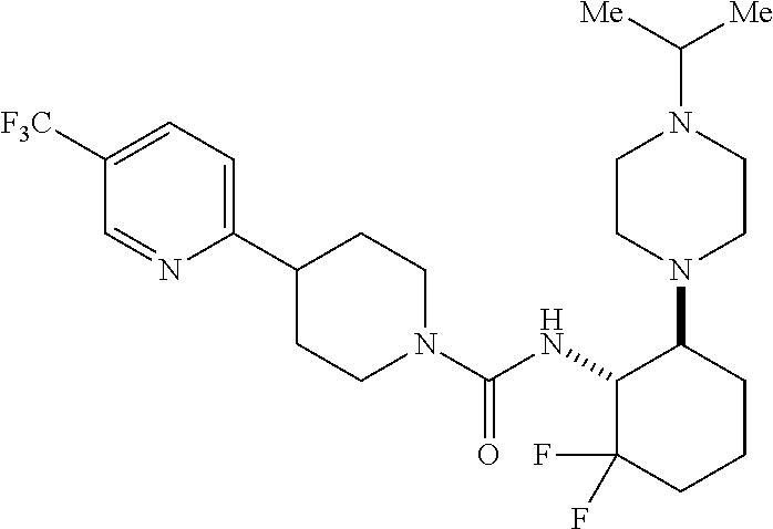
C1([F3C])=CC=C(C2CCN(C(NC3C(F)(F)CCCC3N3CCN(C([Me])[Me])CC3)=O)CC2)N=C1
